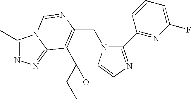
C(N1C(C2=NC(F)=CC=C2)=NC=C1)C1=C(C(CC)O)C2=NN=C(C)N2C=N1
